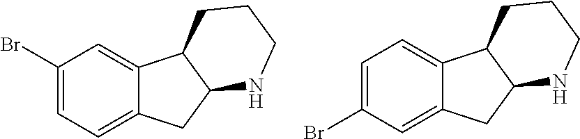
C1(Br)=CC=C2C(=C1)C1C(C2)NCCC1.C1=C(Br)C=C2C(=C1)C1C(C2)NCCC1
